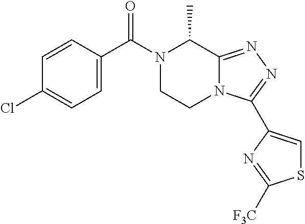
C1=C(C(N2CCN3C(=NN=C3C3=CSC([F3C])=N3)C2C)=O)C=CC(Cl)=C1
